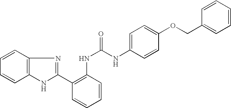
C12=C(C=CC=C1)N=C(C1=C(NC(=O)NC3=CC=C(OCC4=CC=CC=C4)C=C3)C=CC=C1)N2
